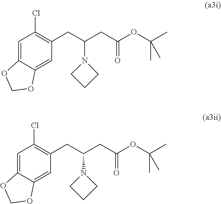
C(C(CC1=C(Cl)C=C2OCOC2=C1)N1CCC1)C(OC(C)(C)C)=O.C(C(CC1=C(Cl)C=C2OCOC2=C1)N1CCC1)C(OC(C)(C)C)=O
